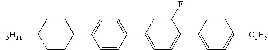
C1CC(C2=CC=C(C3=CC=C(C4=CC=C([C2H5])C=C4)C(F)=C3)C=C2)CCC1[C5H11]
